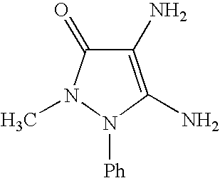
C1(N)=C(N)N([Ph])N(C)C1=O
